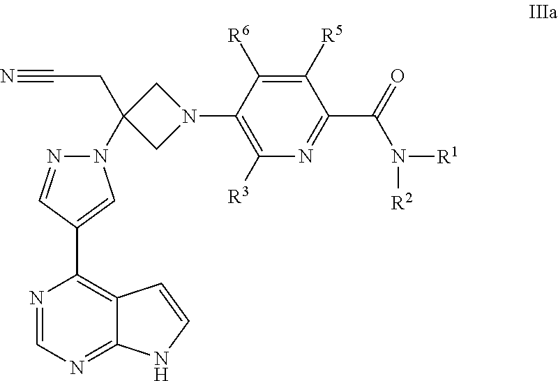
N#CCC1(N2N=CC(C3=C4C(=NC=N3)NC=C4)=C2)CN(C2=C([R3])N=C(C(=O)N([R1])[R2])C([R5])=C2[R6])C1
